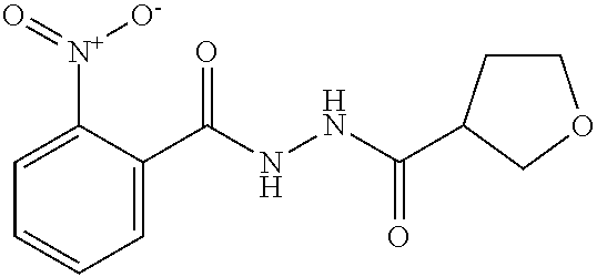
C1=C([N+](=O)[O-])C(C(NNC(=O)C2CCOC2)=O)=CC=C1
